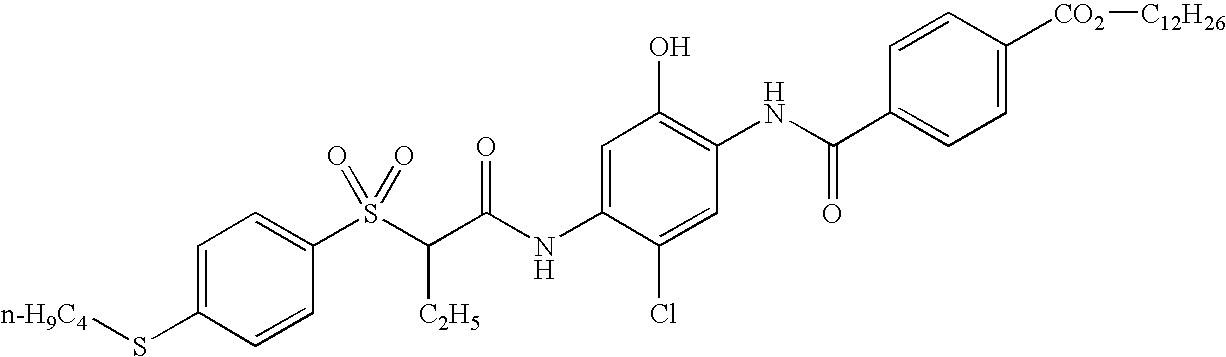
C1=C(S[n-H9C4])C=CC(S(C(C(NC2=CC(O)=C(NC(C3=CC=C([CO2][C12H26])C=C3)=O)C=C2Cl)=O)[C2H5])(=O)=O)=C1
